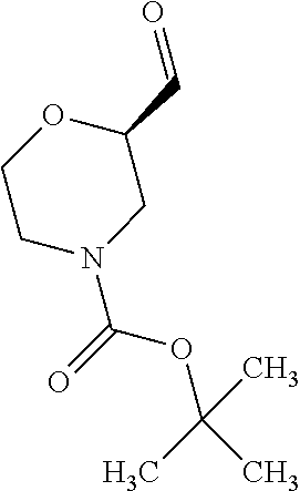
N1(C(OC(C)(C)C)=O)CC(C=O)OCC1
